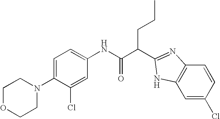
N(C(C(CCC)C1=NC2=C(C=C(Cl)C=C2)N1)=O)C1=CC=C(N2CCOCC2)C(Cl)=C1
